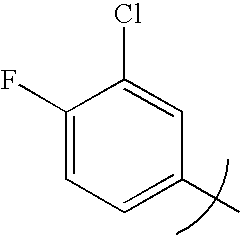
C1(F)=CC=C(C)C=C1Cl
